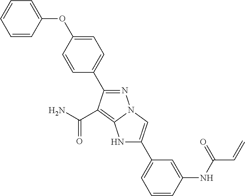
N1C(C2=CC=CC(NC(C=C)=O)=C2)=CN2C1=C(C(N)=O)C(C1=CC=C(OC3=CC=CC=C3)C=C1)=N2
